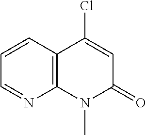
C12=C(C=CC=N1)C(Cl)=CC(=O)N2C
